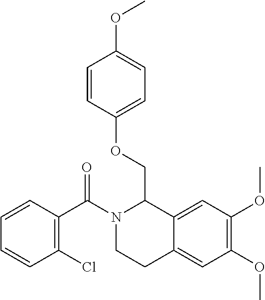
C1=CC(C(N2CCC3=CC(OC)=C(OC)C=C3C2COC2=CC=C(OC)C=C2)=O)=C(Cl)C=C1
